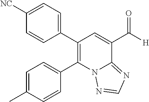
C1(C2=C(C3=CC=C(C)C=C3)N3C(=NC=N3)C(C([H])=O)=C2)=CC=C([NC])C=C1
